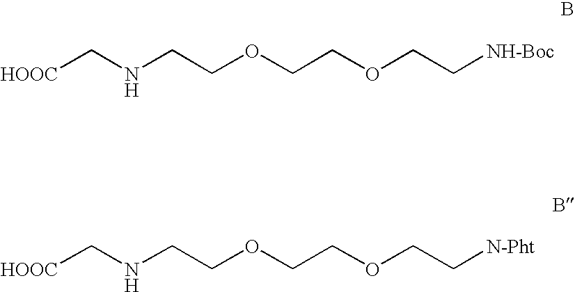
[HOOC]CNCCOCCOCC[NH-Boc].[HOOC]CNCCOCCOCC[N-Pht]
